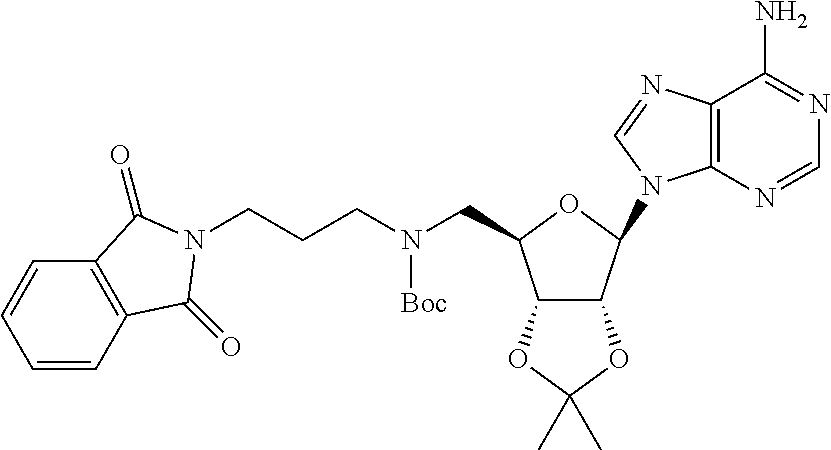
N(CCCN1C(=O)C2=C(C=CC=C2)C1=O)(CC1C2C(C(N3C4=C(C(N)=NC=N4)N=C3)O1)OC(C)(C)O2)[Boc]
